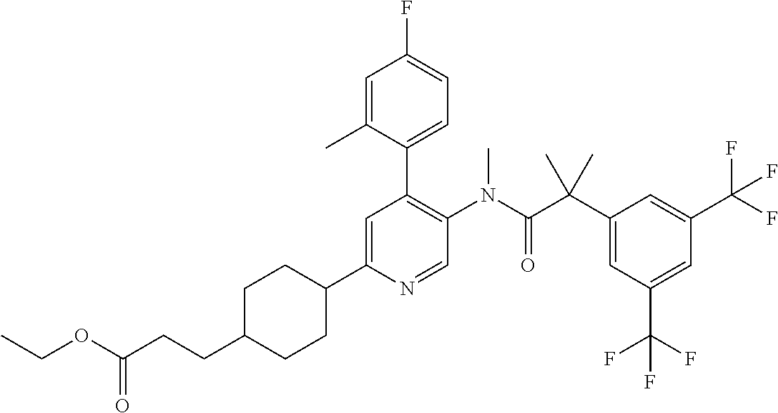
C1CC(C2=CC(C3=CC=C(F)C=C3C)=C(N(C(C(C3=CC(C(F)(F)F)=CC(C(F)(F)F)=C3)(C)C)=O)C)C=N2)CCC1CCC(OCC)=O
